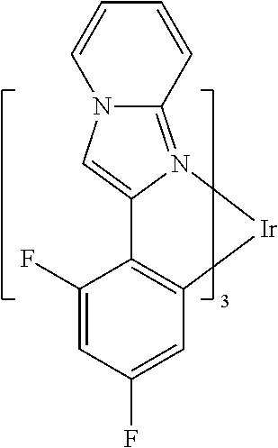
C1=CN2C(=N3C(=C2)C2=C([Ir]3)C=C(F)C=C2F)C=C1
